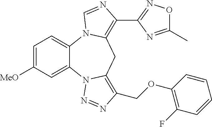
C1=C([MeO])C=C2C(=C1)N1C(=C(C3=NOC(C)=N3)N=C1)CC1=C(COC3=C(F)C=CC=C3)N=NN21
